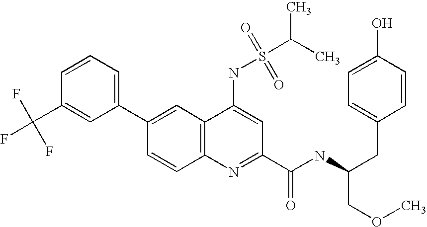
C1=CC(C(F)(F)F)=CC(C2=CC3=C(C=C2)N=C(C(NC(CC2=CC=C(O)C=C2)COC)=O)C=C3NS(=O)(=O)C(C)C)=C1
